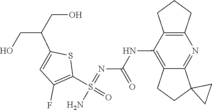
C1C2(CC2)C2=NC3=C(C(NC(N=S(=O)(N)C4=C(F)C=C(C(CO)CO)S4)=O)=C2C1)CCC3
